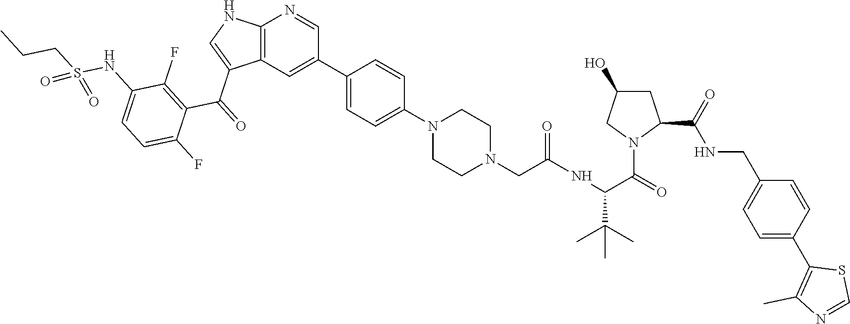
C12=C(NC=C1C(C1=C(F)C(NS(CCC)(=O)=O)=CC=C1F)=O)N=CC(C1=CC=C(N3CCN(CC(NC(C(N4C(C(=O)NCC5=CC=C(C6=C(C)N=CS6)C=C5)CC(O)C4)=O)C(C)(C)C)=O)CC3)C=C1)=C2
